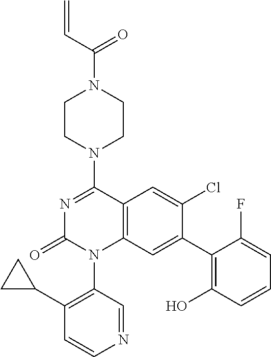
C=CC(N1CCN(C2=NC(=O)N(C3=C(C4CC4)C=CN=C3)C3=C2C=C(Cl)C(C2=C(O)C=CC=C2F)=C3)CC1)=O
